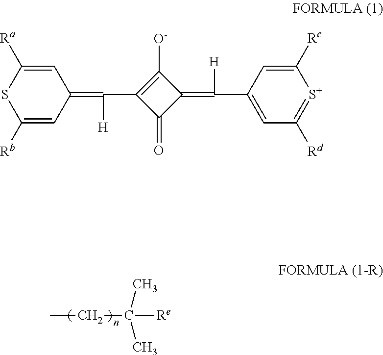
CCC([Re])(C)C.C1([Rb])=CC(=C([H])C2=C([O-])C(=C([H])C3=CC([Rd])=[S+]C([Rc])=C3)C2=O)C=C([Ra])S1
